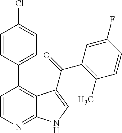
C1=CN=C2C(=C1C1=CC=C(Cl)C=C1)C(C(=O)C1=C(C)C=CC(F)=C1)=CN2
